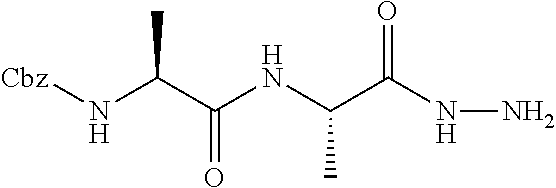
[Cbz]NC(C(NC(C(NN)=O)C)=O)C
